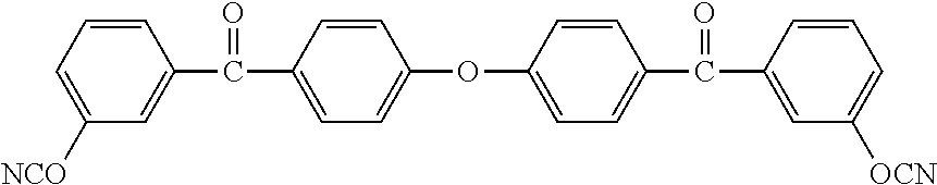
C1=C([NCO])C=C(C(C2=CC=C(OC3=CC=C(C(C4=CC([OCN])=CC=C4)=O)C=C3)C=C2)=O)C=C1
